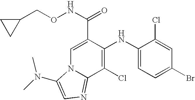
C1(Cl)=C(NC2=CC=C(Br)C=C2Cl)C(C(=O)NOCC2CC2)=CN2C1=NC=C2N(C)C
